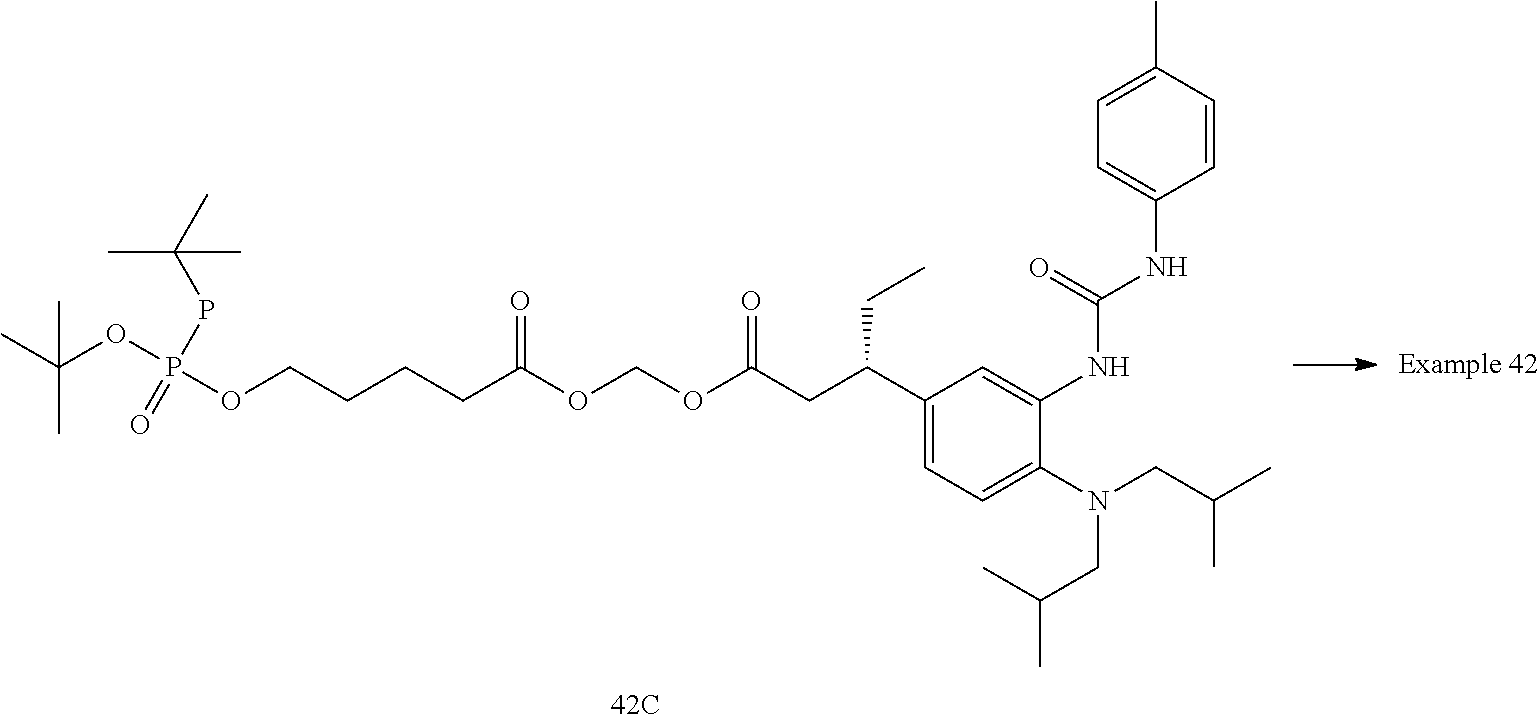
C1=CC(NC(=O)NC2=CC(C(CC)CC(OCOC(CCCCOP(OC(C)(C)C)(PC(C)(C)C)=O)=O)=O)=CC=C2N(CC(C)C)CC(C)C)=CC=C1C
